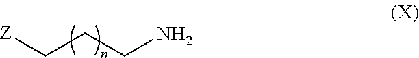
[Z]CCCN
